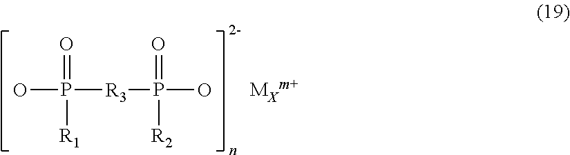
OP([R3]P(O)(=O)[R2])(=O)[R1].[2-].[MXm+]
